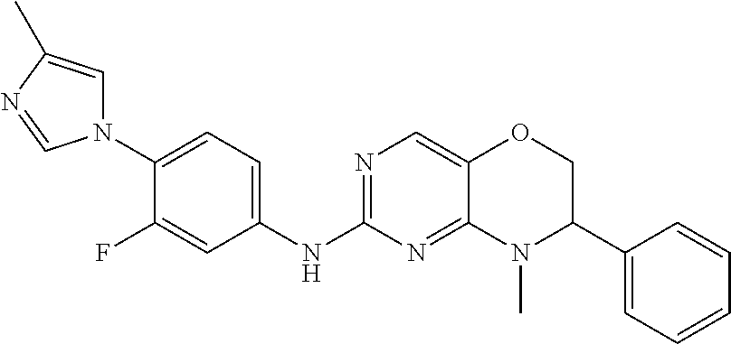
C1(N2C=C(C)N=C2)=CC=C(NC2=NC=C3C(=N2)N(C)C(C2=CC=CC=C2)CO3)C=C1F
